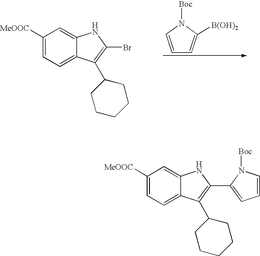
C1([MeOOC])=CC=C2C(=C1)NC(Br)=C2C1CCCCC1.C1=CN([Boc])C([B(OH)2])=C1.C1([MeOOC])=CC=C2C(=C1)NC(C1=CC=CN1[Boc])=C2C1CCCCC1
